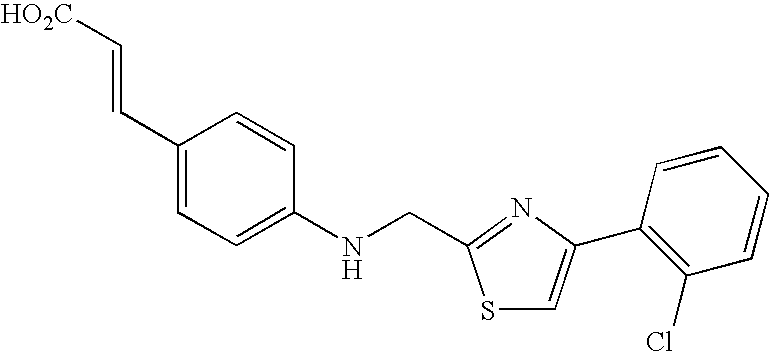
C1(C=C[HO2C])=CC=C(NCC2=NC(C3=C(Cl)C=CC=C3)=CS2)C=C1
